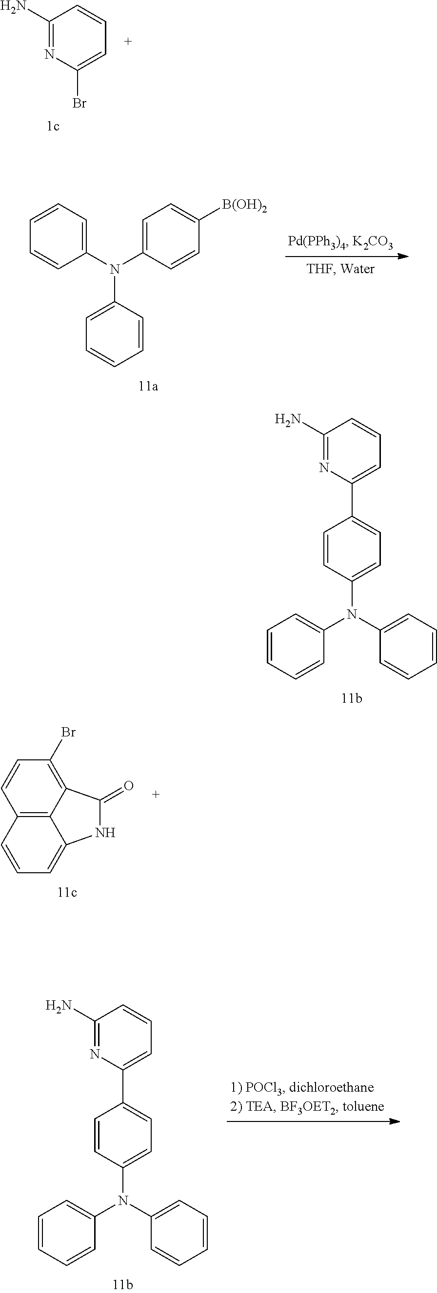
C1(N)=NC(Br)=CC=C1.C1(N(C2=CC=C([B(OH)2])C=C2)C2=CC=CC=C2)=CC=CC=C1.C1=CC(N(C2=CC=CC=C2)C2=CC=CC=C2)=CC=C1C1=CC=CC(N)=N1.C12=C3C(=C(Br)C=C1)C(=O)NC3=CC=C2.C1=CC(N(C2=CC=CC=C2)C2=CC=CC=C2)=CC=C1C1=CC=CC(N)=N1
